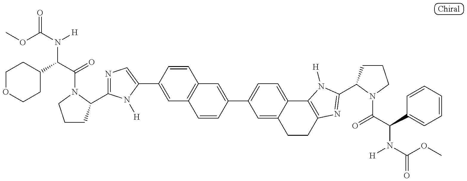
O=C(OC)N(C(C1CCOCC1)C(=O)N1C(C2=NC=C(C3=CC4=C(C=C3)C=C(C3=CC=C5C(=C3)CCC3=C5N([H])C(C5CCCN5C(=O)C(N([H])C(=O)OC)C5=CC=CC=C5)=N3)C=C4)N2[H])CCC1)[H]
